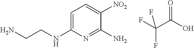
C1=C(NCCN)N=C(N)C([NO2])=C1.O=C(O)C(F)(F)F
